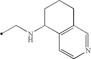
C(NC1C2=C(CCC1)C=NC=C2)C
